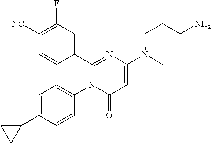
C1(C2=CC(F)=C([CN])C=C2)=NC(N(C)CCCN)=CC(=O)N1C1=CC=C(C2CC2)C=C1
